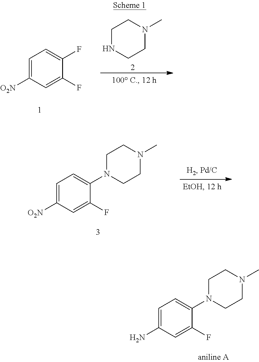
C1=C([O2N])C=C(F)C(F)=C1.C1NCCN(C)C1.C1=C([O2N])C=C(F)C(N2CCN(C)CC2)=C1.C1=C(N)C=C(F)C(N2CCN(C)CC2)=C1
